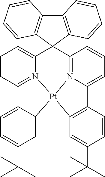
C1=CC2=N3C(=C1)C1(C4=N5C(=CC=C4)C4=C(C=C(C(C)(C)C)C=C4)[Pt]35C3=CC(C(C)(C)C)=CC=C23)C2=C(C3=C1C=CC=C3)C=CC=C2
